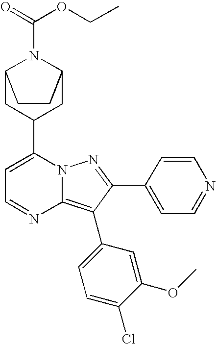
C12CC(C3=CC=NC4=C(C5=CC=C(Cl)C(OC)=C5)C(C5=CC=NC=C5)=NN34)CC(N1C(OCC)=O)CC2
